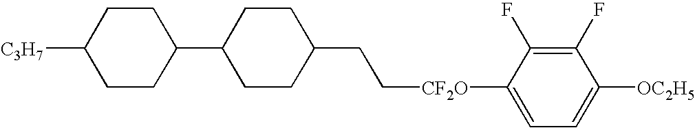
C1CC(CC[CF2O]C2=CC=C([OC2H5])C(F)=C2F)CCC1C1CCC([C3H7])CC1
